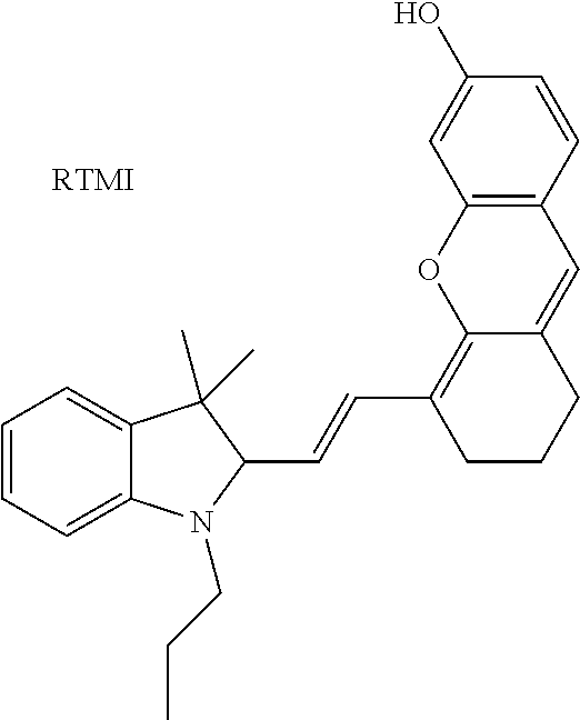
C1=CC=C2C(=C1)C(C)(C)C(C=CC1=C3C(=CC4=C(O3)C=C(O)C=C4)CCC1)N2CCC.[RTMI]
